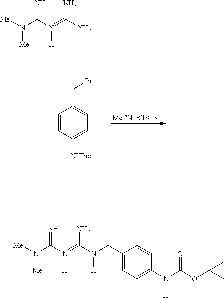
[Me]N(C(N(=C(N)N)[H])=N)[Me].C1=CC([NHBoc])=CC=C1CBr.[Me]N(C(N(=C(N([H])CC1=CC=C(N(C(OC(C)(C)C)=O)[H])C=C1)N)[H])=N)[Me]
